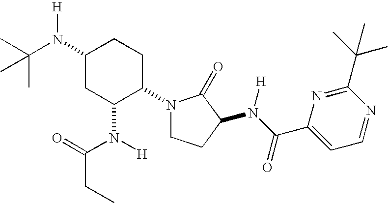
C1(N(C(C)(C)C)[H])CC(N([H])C(=O)CC)C(N2CCC(N(C(C3=CC=NC(C(C)(C)C)=N3)=O)[H])C2=O)CC1
